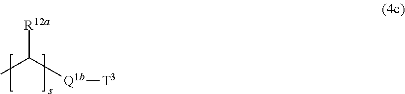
C(C)([Q1b][T3])[R12a]
